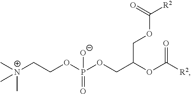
C[N+](CCOP(OCC(OC([R2])=O)COC(=O)[R2])([O-])=O)(C)C
